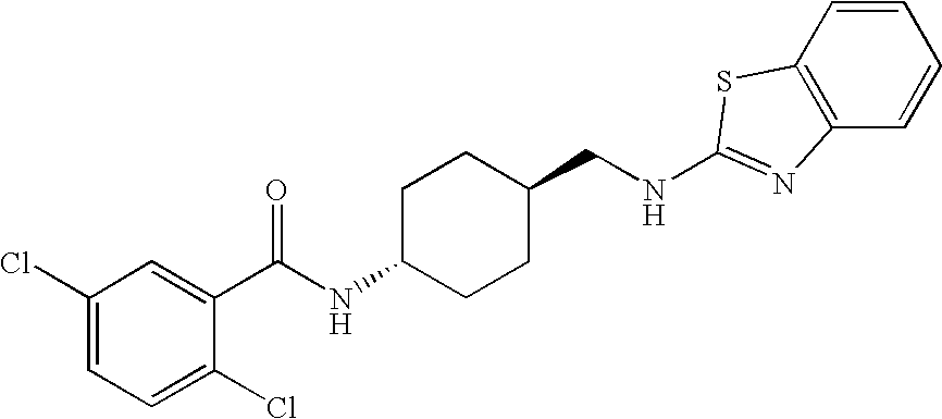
C1(Cl)=CC=C(Cl)C(C(NC2CCC(CNC3=NC4=C(C=CC=C4)S3)CC2)=O)=C1
